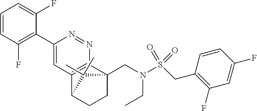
C1=CC(F)=C(C2=CC3=C(N=N2)C2(CN(S(CC4=C(F)C=C(F)C=C4)(=O)=O)CC)CCC3C2(C)C)C(F)=C1
